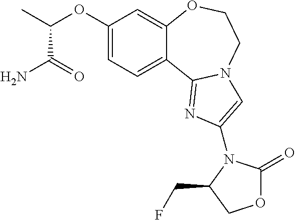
C1(OC(C)C(=O)N)=CC=C2C(=C1)OCCN1C2=NC(N2C(=O)OCC2CF)=C1
